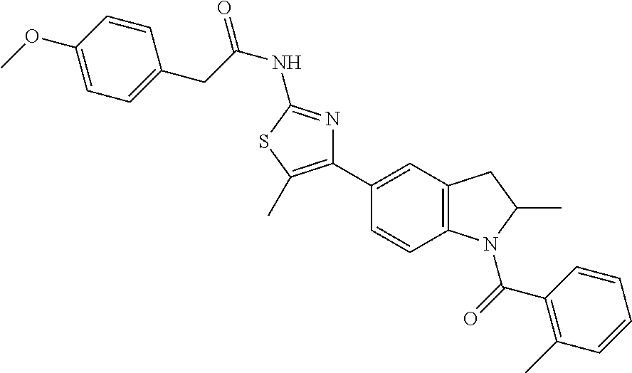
C1=C(C2=C(C)SC(NC(CC3=CC=C(OC)C=C3)=O)=N2)C=CC2=C1CC(C)N2C(C1=C(C)C=CC=C1)=O
